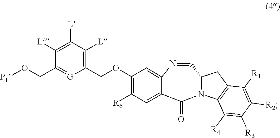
N1=CC2N(C(=O)C3=CC([R6])=C(OCC4=C([L])C([L])=C([L])C(CO[P1])=[G]4)C=C13)C1=C(C2)C([R1])=C([R2])C([R3])=C1[R4]
